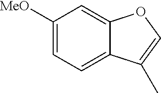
C1([MeO])=CC=C2C(=C1)OC=C2C
